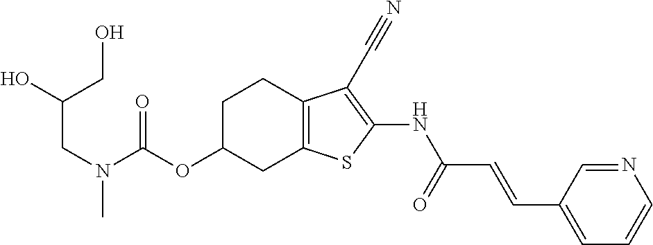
O(C1CC2=C(CC1)C(C#N)=C(NC(C=CC1=CC=CN=C1)=O)S2)C(N(CC(O)CO)C)=O
